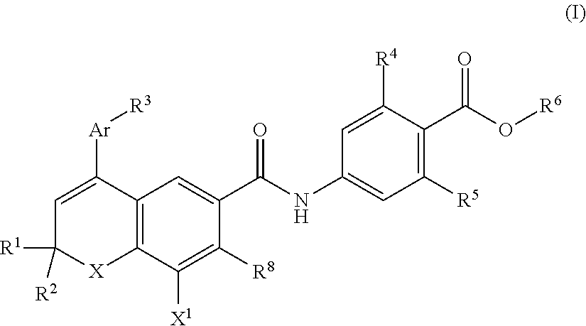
C12=C(C([X1])=C([R8])C(C(NC3=CC([R5])=C(C(O[R6])=O)C([R4])=C3)=O)=C1)[X]C([R1])([R2])C=C2[Ar][R3]
